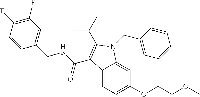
C1(F)=C(F)C=CC(CNC(=O)C2=C(C(C)C)N(CC3=CC=CC=C3)C3=CC(OCCOC)=CC=C32)=C1
